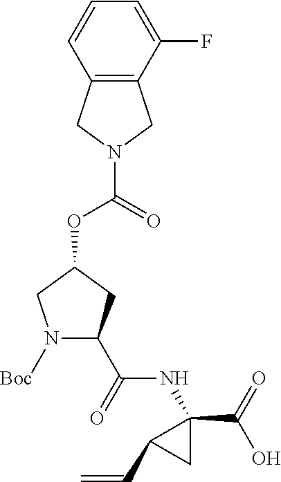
O=C(OC1CN([Boc])C(C(=O)NC2(C(=O)O)CC2C=C)C1)N1CC2=C(C1)C=CC=C2F
